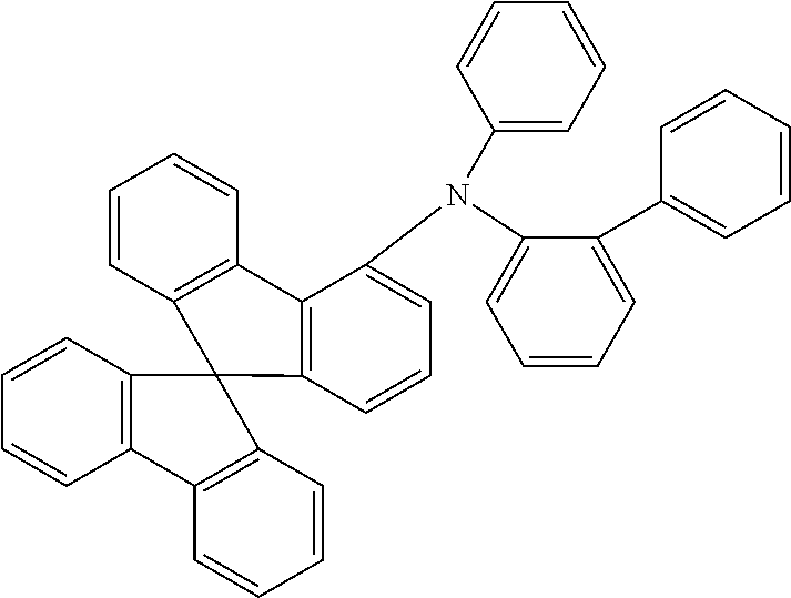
C1=CC=C(N(C2=CC=CC3=C2C2=C(C=CC=C2)C32C3=C(C=CC=C3)C3=C2C=CC=C3)C2=CC=CC=C2)C(C2=CC=CC=C2)=C1
